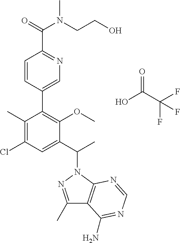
C1(C2=C(OC)C(C(C)N3N=C(C)C4=C3N=CN=C4N)=CC(Cl)=C2C)=CN=C(C(=O)N(CCO)C)C=C1.OC(=O)C(F)(F)F
